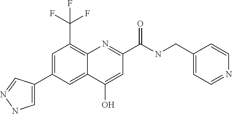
C12=CC(C3=CNN=C3)=CC(C(F)(F)F)=C1N=C(C(NCC1=CC=NC=C1)=O)C=C2O
